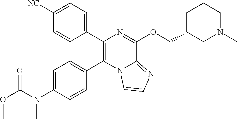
C1([NC])=CC=C(C2=C(C3=CC=C(N(C)C(=O)OC)C=C3)N3C(=NC=C3)C(OCC3CN(C)CCC3)=N2)C=C1
